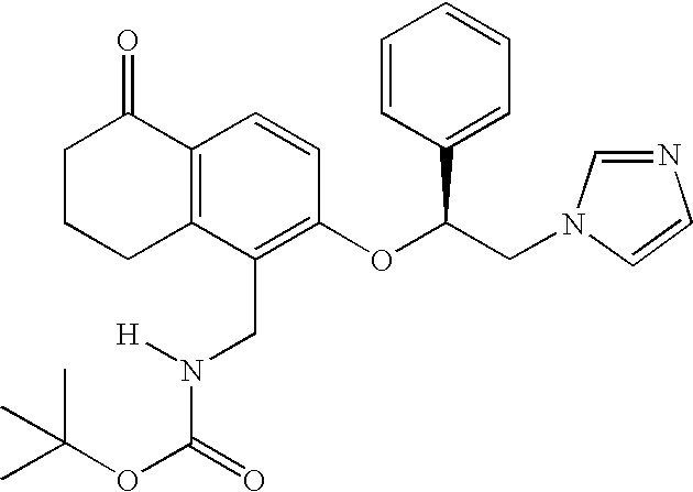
C12=C(C(CN(C(=O)OC(C)(C)C)[H])=C(OC(CN3C=NC=C3)C3=CC=CC=C3)C=C1)CCCC2=O
